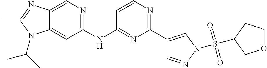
C1(NC2=NC(C3=CN(S(=O)(=O)C4CCOC4)N=C3)=NC=C2)=NC=C2C(=C1)N(C(C)C)C(C)=N2
